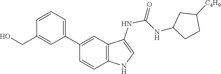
C1(NC(=O)NC2=CNC3=C2C=C(C2=CC=CC(CO)=C2)C=C3)CCC([C4H9])C1
